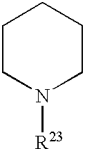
C1CN([R23])CCC1
